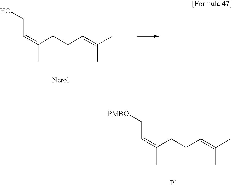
C(=C(CCC=C(C)C)C)CO.C(=C(CCC=C(C)C)C)C[PMBO].[P1]
